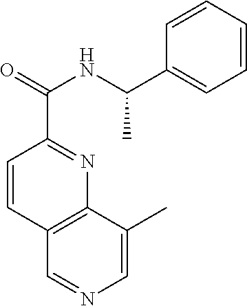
C1=CC(C(=O)NC(C2=CC=CC=C2)C)=NC2=C1C=NC=C2C
